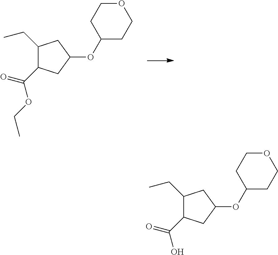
C1(CC)C(C(=O)OCC)CC(OC2CCOCC2)C1.C1(CC)C(C(=O)O)CC(OC2CCOCC2)C1
